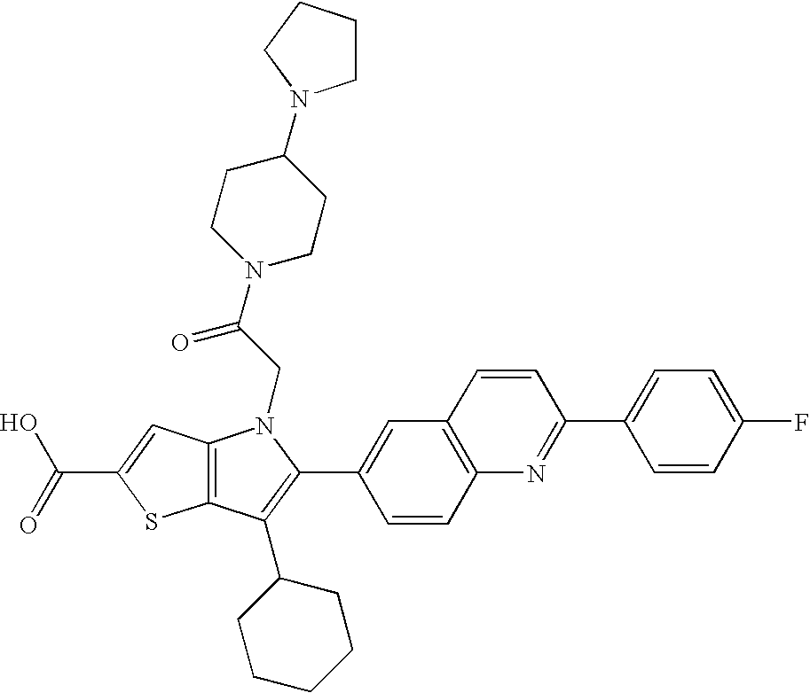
C(C1=CC2=C(S1)C(C1CCCCC1)=C(C1=CC3=C(C=C1)N=C(C1=CC=C(F)C=C1)C=C3)N2CC(N1CCC(N2CCCC2)CC1)=O)(=O)O
